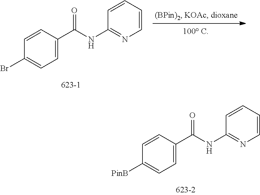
BrC1=CC=C(C(NC2=NC=CC=C2)=O)C=C1.[PinB]C1=CC=C(C(NC2=NC=CC=C2)=O)C=C1
